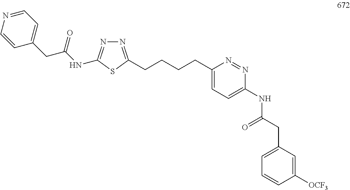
N1=C(CCCCC2=CC=C(NC(CC3=CC=CC([OCF3])=C3)=O)N=N2)SC(NC(CC2=CC=NC=C2)=O)=N1
